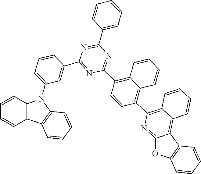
C1=CC2=C(C=C1)N(C1=CC=CC(C3=NC(C4=C5C=CC=CC5=C(C5=C6C=CC=CC6=C6C7=C(OC6=N5)C=CC=C7)C=C4)=NC(C4=CC=CC=C4)=N3)=C1)C1=C2C=CC=C1
